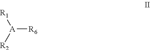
[A]([R6])([R2])[R1]
